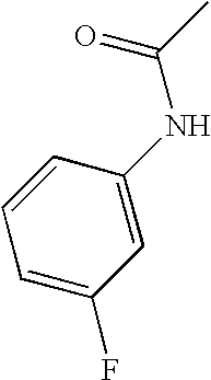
C1=CC(NC(=O)C)=CC(F)=C1
